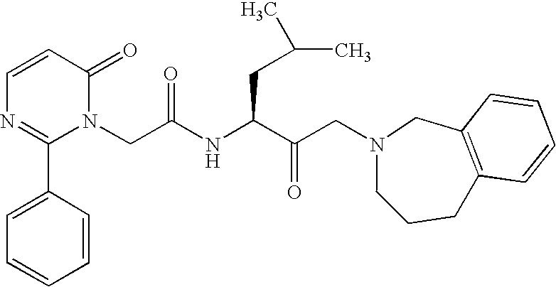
C(C(NC(C(CN1CCCC2=C(C1)C=CC=C2)=O)CC(C)C)=O)N1C(=O)C=CN=C1C1=CC=CC=C1
